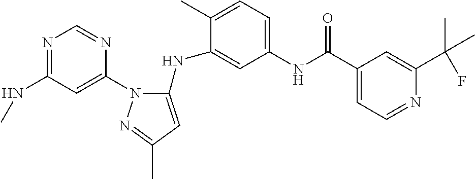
N1=C(NC)C=C(N2C(NC3=CC(NC(C4=CC=NC(C(C)(C)F)=C4)=O)=CC=C3C)=CC(C)=N2)N=C1
